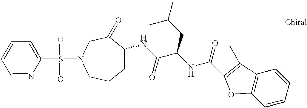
C1=NC(S(=O)(=O)N2CC(=O)C(NC(=O)C(NC(=O)C3=C(C)C4=C(C=CC=C4)O3)CC(C)C)CCC2)=CC=C1
